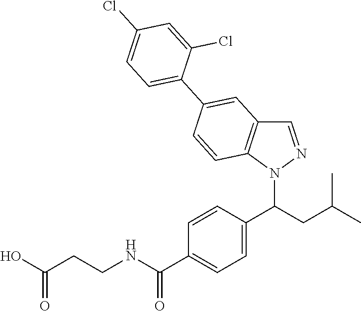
C1=C(C(CC(C)C)N2N=CC3=C2C=CC(C2=CC=C(Cl)C=C2Cl)=C3)C=CC(C(NCCC(O)=O)=O)=C1
